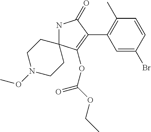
N1C2(C(OC(OCC)=O)=C(C3=C(C)C=CC(Br)=C3)C1=O)CCN(OC)CC2
